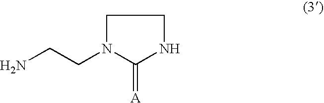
C1N(CCN)C(=[A])NC1
